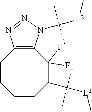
C([L2]C)(C)(C)N1C2=C(CCCCC(C([L1]C)(C)C)C2(F)F)N=N1
